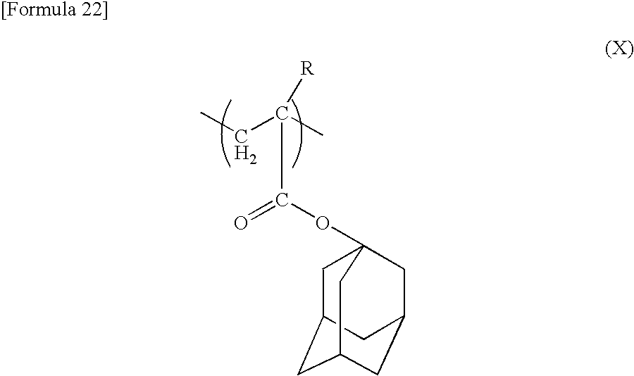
CCC(C)(C(=O)OC12CC3CC(CC(C1)C3)C2)[R]
